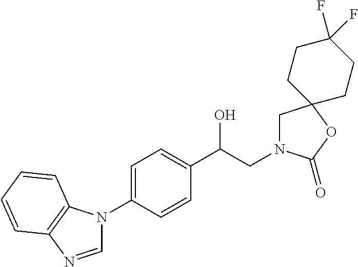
C1(C(CN2CC3(OC2=O)CCC(F)(F)CC3)O)=CC=C(N2C=NC3=C2C=CC=C3)C=C1
